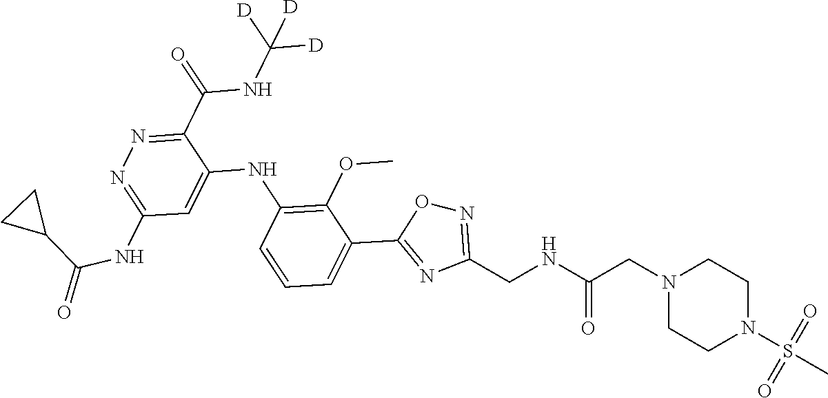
C1(C(NC([D])([D])[D])=O)=NN=C(NC(=O)C2CC2)C=C1NC1=C(OC)C(C2=NC(CNC(CN3CCN(S(C)(=O)=O)CC3)=O)=NO2)=CC=C1
